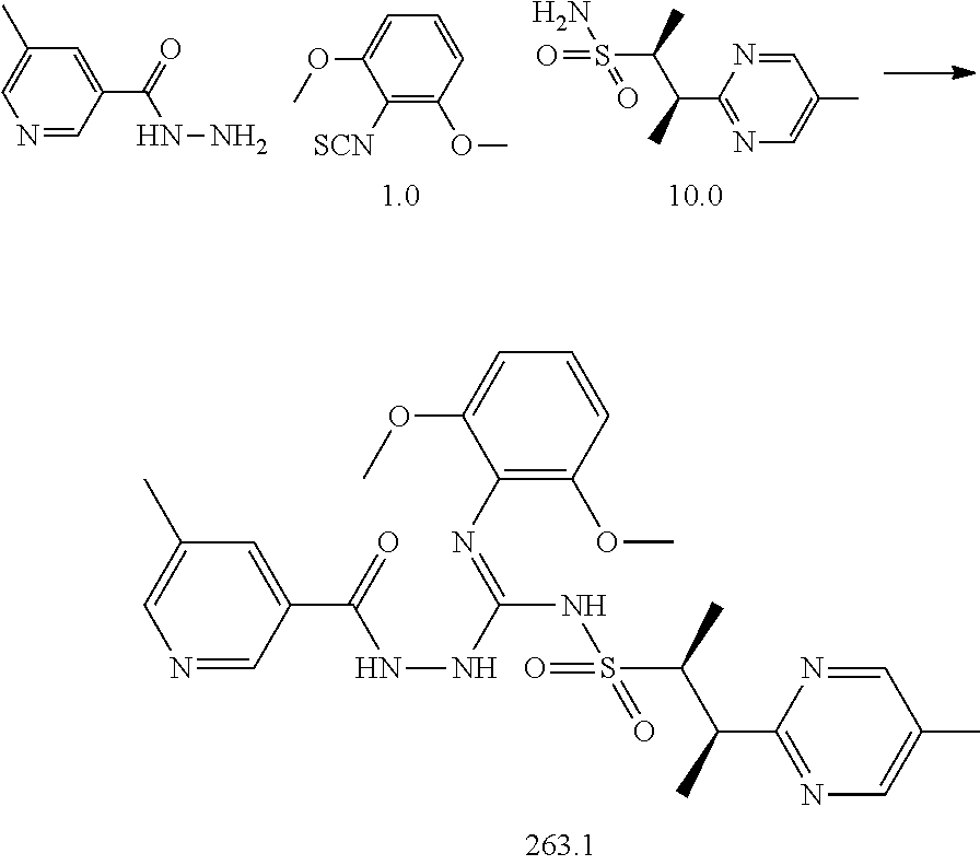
C1=NC(C(C)C(C)S(=O)(N)=O)=NC=C1C.C1([SCN])=C(OC)C=CC=C1OC.N1=CC(C(NN)=O)=CC(C)=C1.N1=CC(C(NNC(=NC2=C(OC)C=CC=C2OC)NS(C(C(C2=NC=C(C)C=N2)C)C)(=O)=O)=O)=CC(C)=C1
